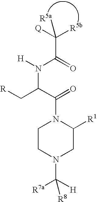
C1CN(C([R7a])([H])[R8])CC([R1])N1C(C(C[R])N([H])C(C([Q])([R5b])[R5a])=O)=O
